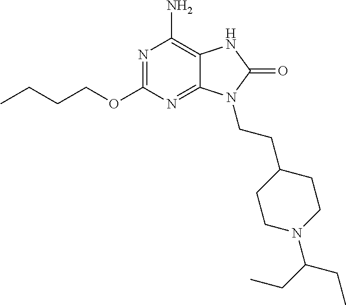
N1=C(OCCCC)N=C2C(=C1N)NC(=O)N2CCC1CCN(C(CC)CC)CC1
